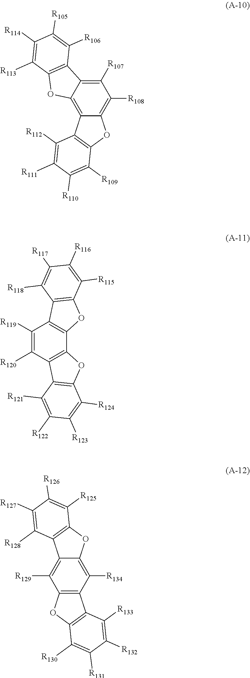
C1([R107])=C2C(=C3C(=C1[R108])OC1=C3C([R112])=C([R111])C([R110])=C1[R109])OC1=C2C([R106])=C([R105])C([R114])=C1[R113].C1([R119])=C([R120])C2=C(C3=C1C1=C(O3)C([R115])=C([R116])C([R117])=C1[R118])OC1=C2C([R121])=C([R122])C([R123])=C1[R124].C12=C(C([R134])=C3C(=C1[R129])C1=C(O3)C([R125])=C([R126])C([R127])=C1[R128])C1=C(O2)C([R130])=C([R131])C([R132])=C1[R133]
